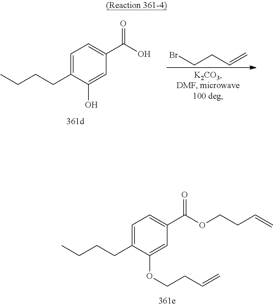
C1=C(CCCC)C(O)=CC(C(O)=O)=C1.BrCCC=C.C1=C(CCCC)C(OCCC=C)=CC(C(OCCC=C)=O)=C1
